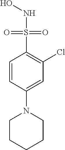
C1=CC(N2CCCCC2)=CC(Cl)=C1S(=O)(=O)NO
